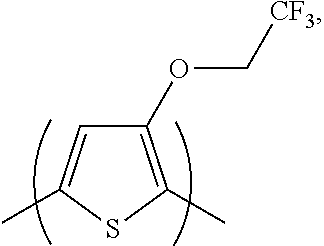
C1(OC[CF3])=C(C)SC(C)=C1
